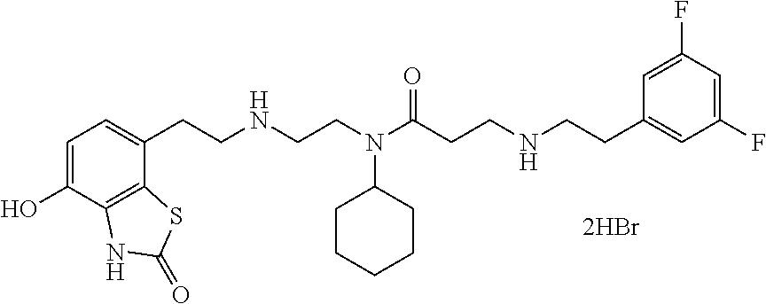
C1=C(O)C2=C(C(CCNCCN(C(CCNCCC3=CC(F)=CC(F)=C3)=O)C3CCCCC3)=C1)SC(=O)N2
